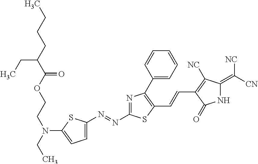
CCCCC(C(OCCN(CC)C1=CC=C(N=NC2=NC(C3=CC=CC=C3)=C(C=CC3=C([NC])C(=C([CN])[NC])NC3=O)S2)S1)=O)CC
